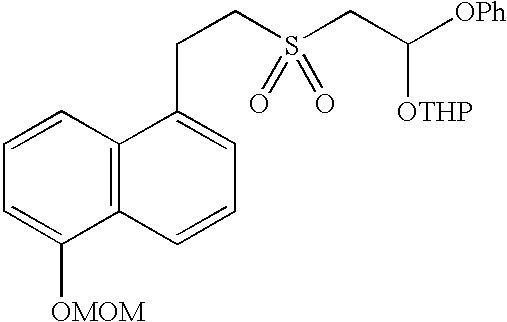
C12=C(C=CC=C1[OMOM])C(CCS(CC([OPh])[OTHP])(=O)=O)=CC=C2
